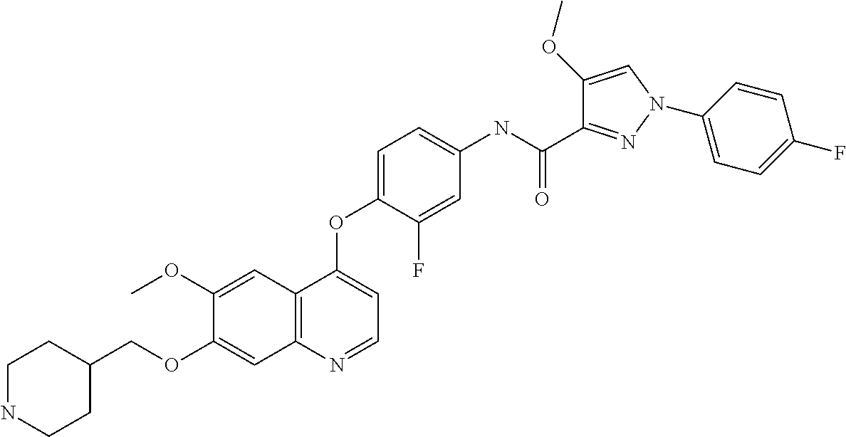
C1(OC)=CC2=C(C=C1OCC1CCNCC1)N=CC=C2OC1=CC=C(NC(C2=NN(C3=CC=C(F)C=C3)C=C2OC)=O)C=C1F
